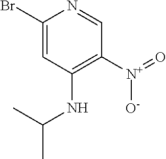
C1(Br)=CC(NC(C)C)=C([N+](=O)[O-])C=N1
